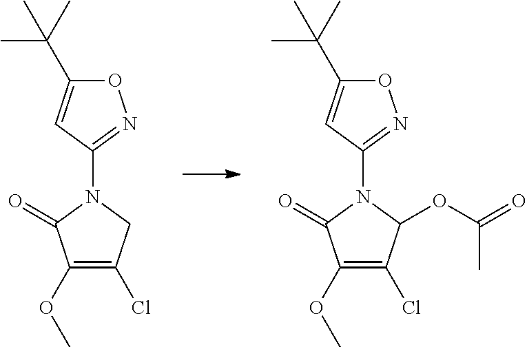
O1C(C(C)(C)C)=CC(N2C(=O)C(OC)=C(Cl)C2)=N1.O1C(C(C)(C)C)=CC(N2C(=O)C(OC)=C(Cl)C2OC(=O)C)=N1
